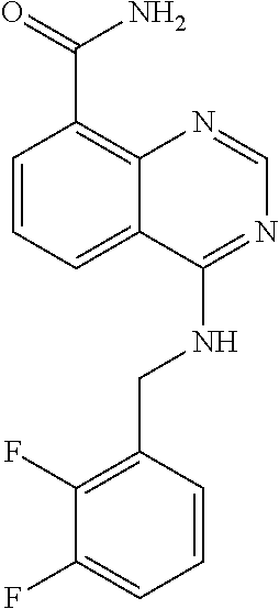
C1(F)=C(CNC2=NC=NC3=C(C(=O)N)C=CC=C23)C=CC=C1F
